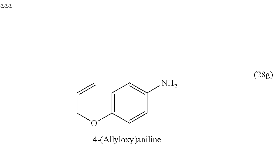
C1=C(OCC=C)C=CC(N)=C1
